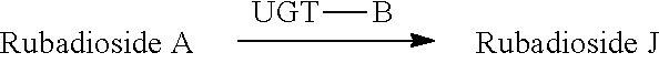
[UGT]B
